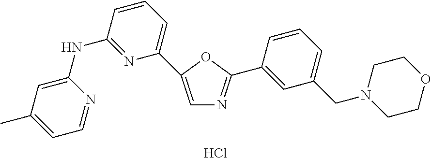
C1=C(C)C=C(NC2=NC(C3=CN=C(C4=CC(CN5CCOCC5)=CC=C4)O3)=CC=C2)N=C1.Cl
